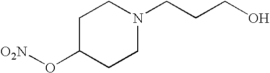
[O2N]OC1CCN(CCCO)CC1
